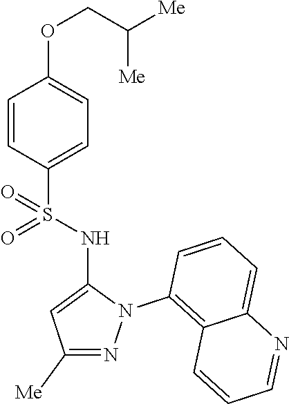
C1=CC(S(NC2=CC([Me])=NN2C2=C3C(=CC=C2)N=CC=C3)(=O)=O)=CC=C1OCC([Me])[Me]
